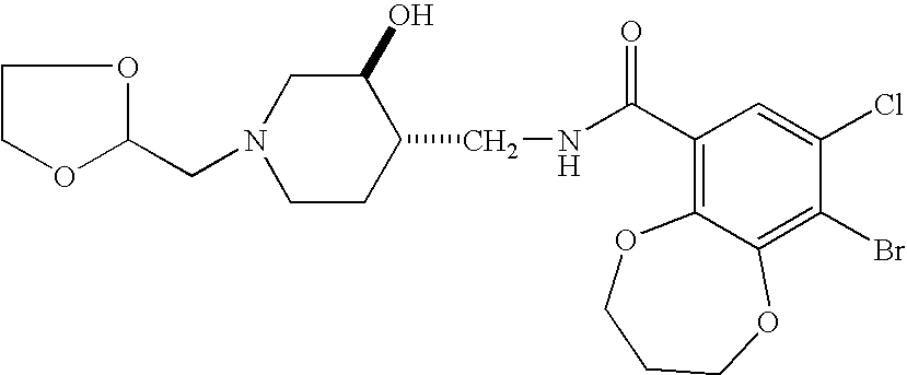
C(N1CCC(CNC(C2=C3C(=C(Br)C(Cl)=C2)OCCCO3)=O)C(O)C1)C1OCCO1
